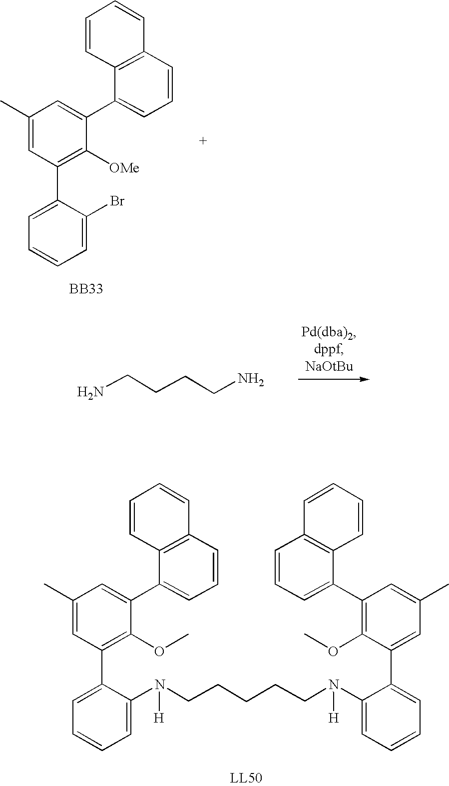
C1=C(C2=C([OMe])C(C3=CC=CC4=C3C=CC=C4)=CC(C)=C2)C(Br)=CC=C1.[BB33].NCCCCN.C1=C(C2=C(OC)C(C3=CC=CC4=C3C=CC=C4)=CC(C)=C2)C(N([H])CCCCCN(C2=CC=CC=C2C2=CC(C)=CC(C3=CC=CC4=C3C=CC=C4)=C2OC)[H])=CC=C1
